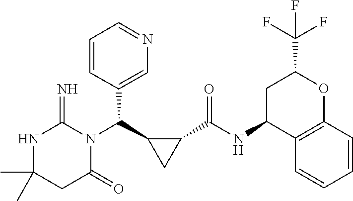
CC1(C)NC(=N)N(C(C2CC2C(NC2C3=C(OC(C(F)(F)F)C2)C=CC=C3)=O)C2=CN=CC=C2)C(=O)C1
